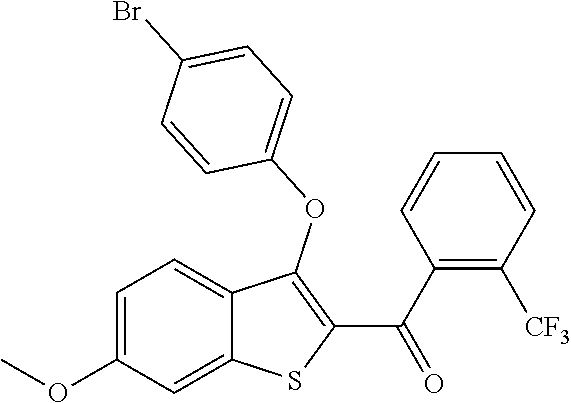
C1=C(OC)C=C2C(=C1)C(OC1=CC=C(Br)C=C1)=C(C(C1=C([CF3])C=CC=C1)=O)S2
